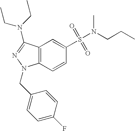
C1(S(=O)(=O)N(CCC)C)=CC2=C(C=C1)N(CC1=CC=C(F)C=C1)N=C2N(CC)CC
